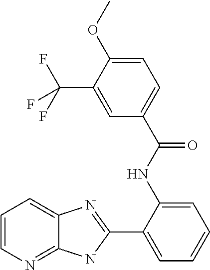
C1(C2=CC=CC=C2NC(C2=CC=C(OC)C(C(F)(F)F)=C2)=O)=NC2=CC=CN=C2N1
